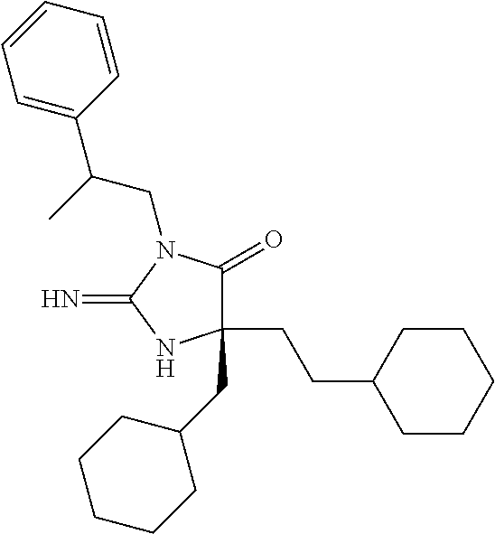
C1(CCC2CCCCC2)(CC2CCCCC2)C(=O)N(CC(C2=CC=CC=C2)C)C(=N)N1
